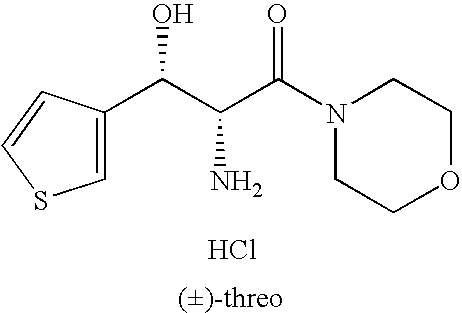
Cl.C(C(C(N1CCOCC1)=O)N)(O)C1=CSC=C1
